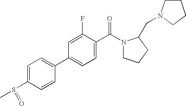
C1(S(C)=O)=CC=C(C2=CC=C(C(=O)N3CCCC3CN3CCCC3)C(F)=C2)C=C1
